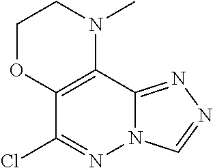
C1OC2=C(N(C)C1)C1=NN=CN1N=C2Cl
